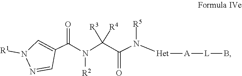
N([R2])(C(=O)C1=CN([R1])N=C1)C(C(N([R5])[Het][A][L]B)=O)([R3])[R4]
